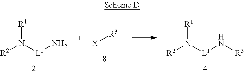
[R2]N([L1]N)[R1].[X][R3].[R2]N([L1]N[R3])[R1]
